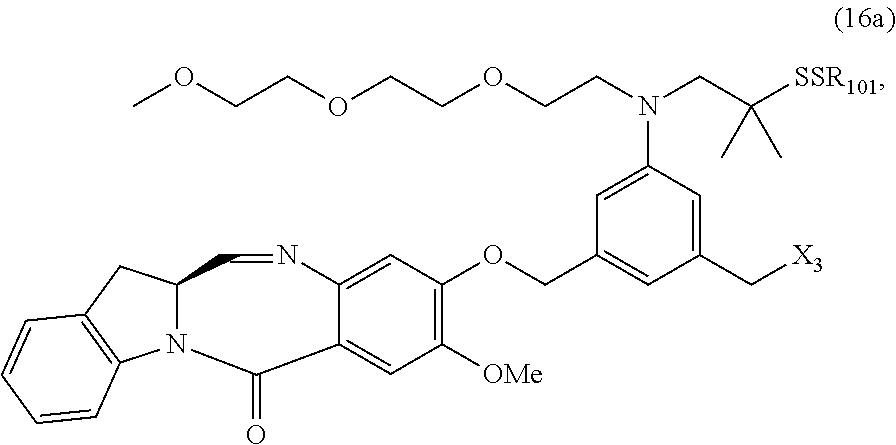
[X3]CC1=CC(N(CCOCCOCCOC)CC([SSR101])(C)C)=CC(COC2=C([OMe])C=C3C(=C2)N=CC2N(C4=C(C2)C=CC=C4)C3=O)=C1
